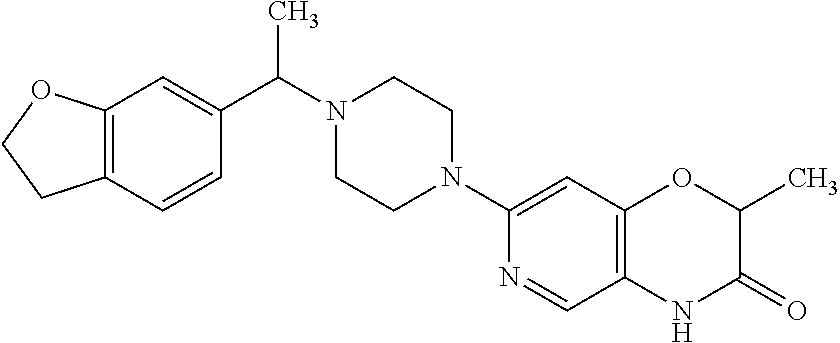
C12=C(C=CC(C(N3CCN(C4=CC5=C(C=N4)NC(=O)C(C)O5)CC3)C)=C1)CCO2
